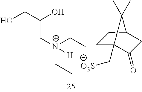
OCC(O)C[N+](CC)([H])CC.C1C2(C[O3S])C(=O)CC(C1)C2(C)C
